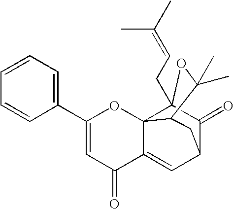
C123C(=CC4CC1C(C)(C)OC2(CC=C(C)C)C4=O)C(=O)C=C(C1=CC=CC=C1)O3
